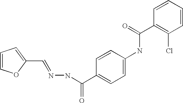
C1=COC(C=NNC(C2=CC=C(NC(C3=C(Cl)C=CC=C3)=O)C=C2)=O)=C1
